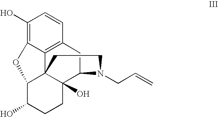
C1(O)=C2C3=C(C=C1)CC1C4(O)C3(C(C(O)CC4)O2)CCN1CC=C
